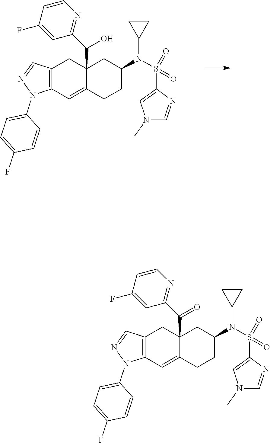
C12=C(C=C3C(C(=O)C4=NC=CC(F)=C4)(C1)CC(N(S(C1=CN(C)C=N1)(=O)=O)C1CC1)CC3)N(C1=CC=C(F)C=C1)N=C2.C12=C(C=C3C(C(O)C4=NC=CC(F)=C4)(C1)CC(N(S(C1=CN(C)C=N1)(=O)=O)C1CC1)CC3)N(C1=CC=C(F)C=C1)N=C2
